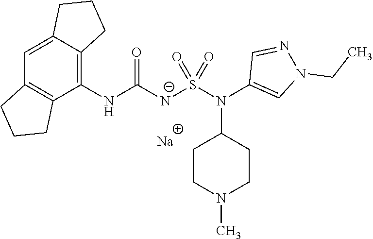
C1(NC([N-]S(N(C2=CN(CC)N=C2)C2CCN(C)CC2)(=O)=O)=O)=C2C(=CC3=C1CCC3)CCC2.[Na]
